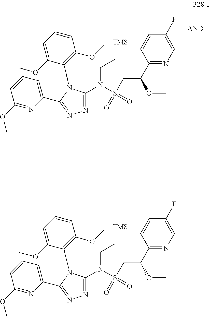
C1(C(OC)CS(N(CC[TMS])C2=NN=C(C3=CC=CC(OC)=N3)N2C2=C(OC)C=CC=C2OC)(=O)=O)=NC=C(F)C=C1.C1(C(OC)CS(N(CC[TMS])C2=NN=C(C3=CC=CC(OC)=N3)N2C2=C(OC)C=CC=C2OC)(=O)=O)=NC=C(F)C=C1
